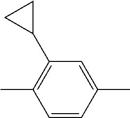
C1=CC(C)=CC(C2CC2)=C1C
